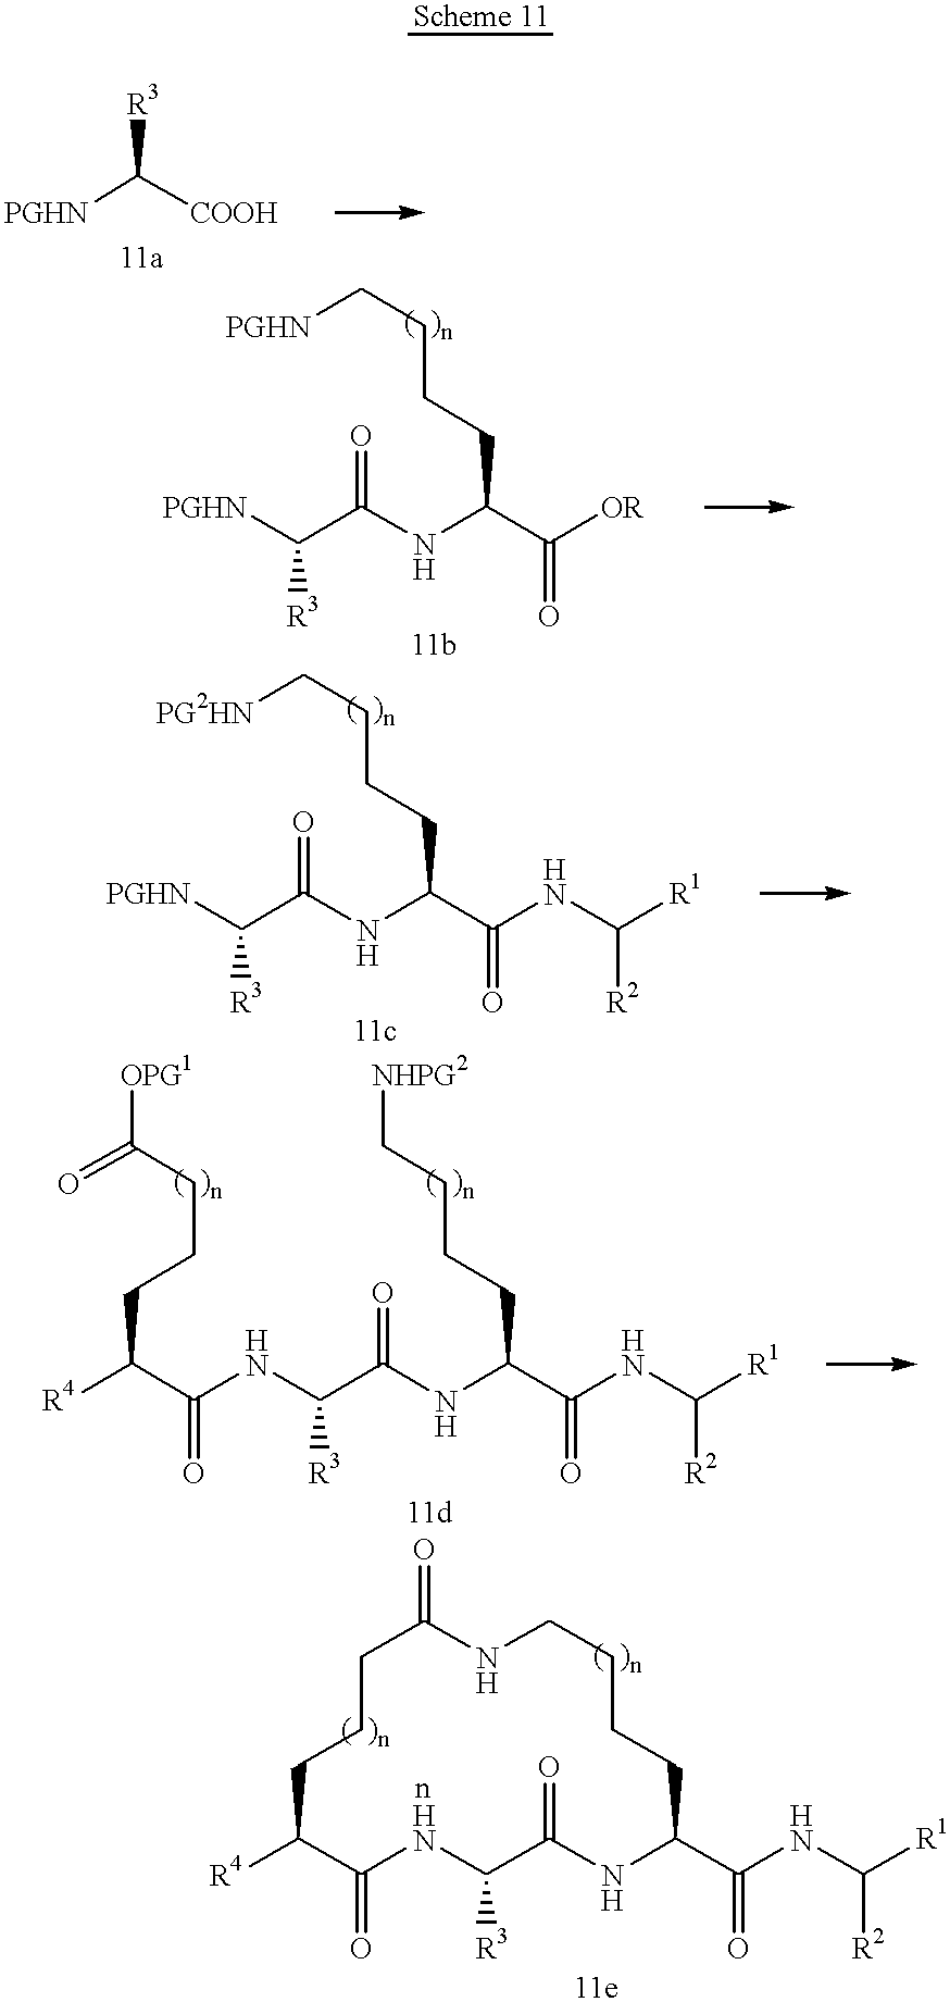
C([R3])([PGHN])[COOH].[PGHN]C(C(NC(C([OR])=O)CCCC[PGHN])=O)[R3].[PGHN]C(C(NC(C(NC([R1])[R2])=O)CCCC[PG2HN])=O)[R3].[OPG1]C(=O)CCCC([R4])C(NC(C(NC(C(NC([R1])[R2])=O)CCCC[NHPG2])=O)[R3])=O.C1CCC([R4])C(=O)NC([R3])C(=O)NC(C(NC([R1])[R2])=O)CCCCNC1=O
